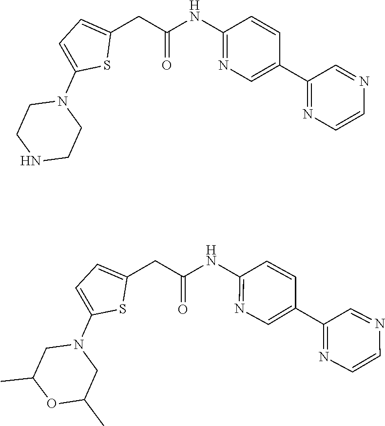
C1C(C)OC(C)CN1C1=CC=C(CC(NC2=NC=C(C3=NC=CN=C3)C=C2)=O)S1.C1CNCCN1C1=CC=C(CC(NC2=NC=C(C3=NC=CN=C3)C=C2)=O)S1
